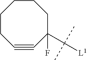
C1CCC(C([L1])(C)C)(F)C#CCC1
